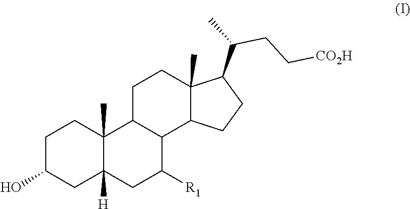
C1C(O)CC2([H])C(C)(C1)C1C(C([R1])C2)C2C(C)(CC1)C(C(C)CC[CO2H])CC2
